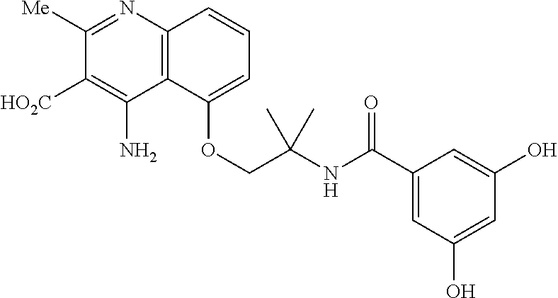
C1([Me])=NC2=C(C(N)=C1[HO2C])C(OCC(NC(C1=CC(O)=CC(O)=C1)=O)(C)C)=CC=C2
